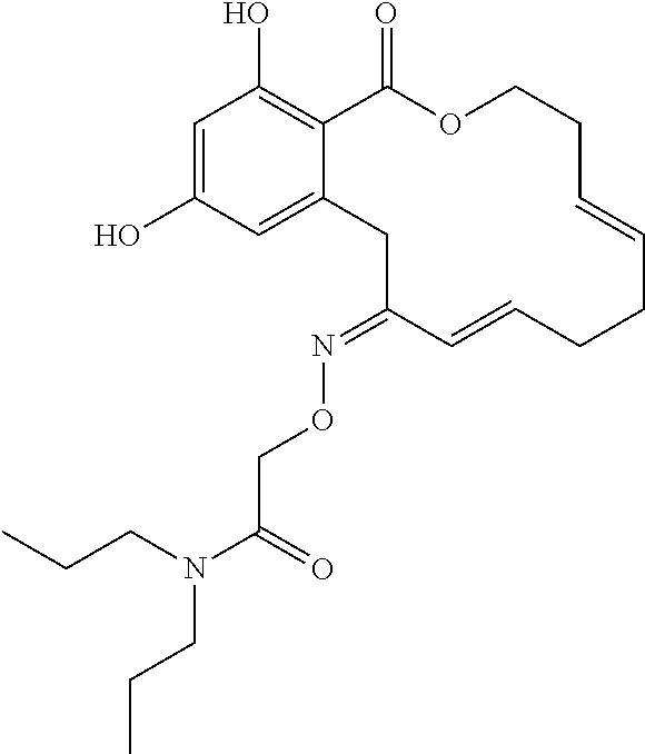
C1=C(O)C=C2C(=C1O)C(=O)OCCC=CCCC=CC(=NOCC(N(CCC)CCC)=O)C2
